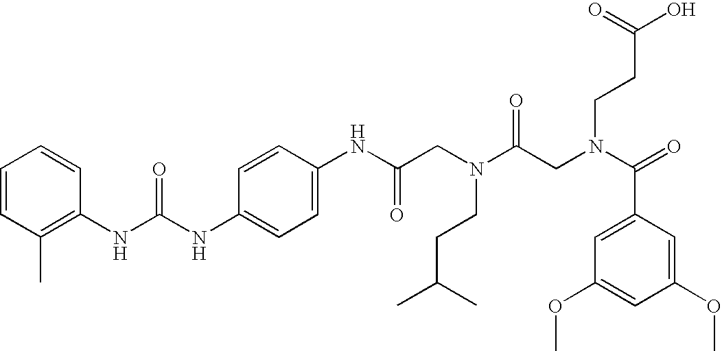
C1=CC(C)=C(NC(NC2=CC=C(NC(CN(C(CN(C(=O)C3=CC(OC)=CC(OC)=C3)CCC(O)=O)=O)CCC(C)C)=O)C=C2)=O)C=C1
